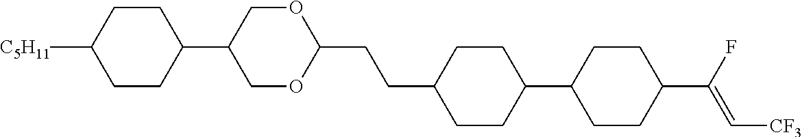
C1CC(C2COC(CCC3CCC(C4CCC(C(F)=C[CF3])CC4)CC3)OC2)CCC1[C5H11]
